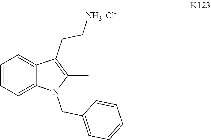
C1=CC=C2C(=C1)C(CC[NH3+Cl-])=C(C)N2CC1=CC=CC=C1
